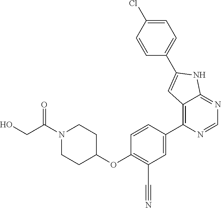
C1(C2=CC3=C(C4=CC(C#N)=C(OC5CCN(C(CO)=O)CC5)C=C4)N=CN=C3N2)=CC=C(Cl)C=C1
